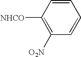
C1=CC([NHCO])=C([O2N])C=C1
